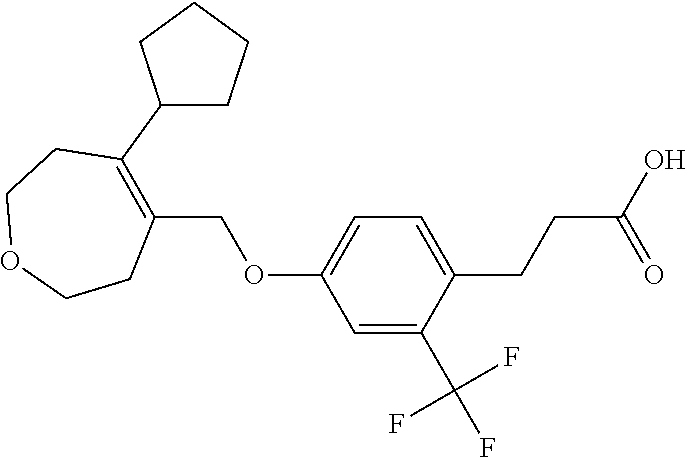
C1(C2=C(COC3=CC=C(CCC(O)=O)C(C(F)(F)F)=C3)CCOCC2)CCCC1
